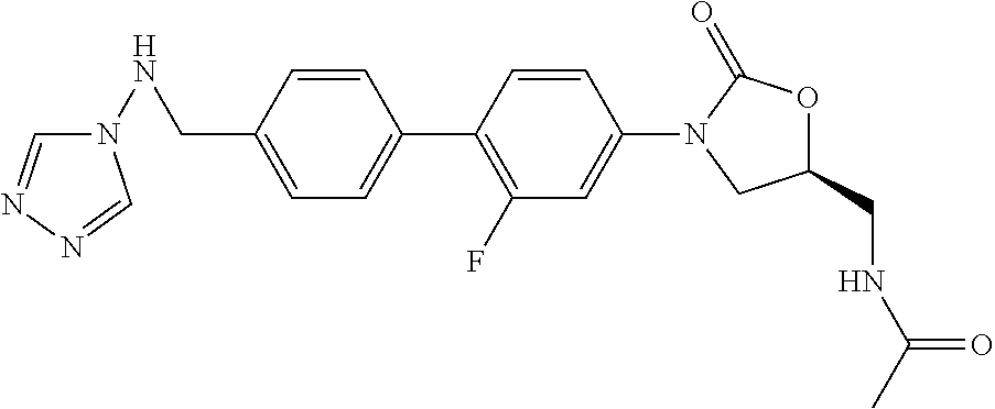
C1(CNN2C=NN=C2)=CC=C(C2=C(F)C=C(N3CC(CNC(C)=O)OC3=O)C=C2)C=C1
